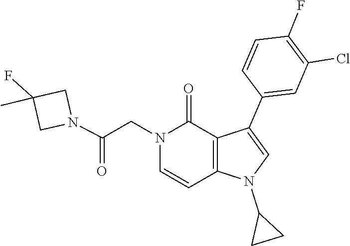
C12=C(N(C3CC3)C=C1C1=CC(Cl)=C(F)C=C1)C=CN(CC(N1CC(C)(F)C1)=O)C2=O
